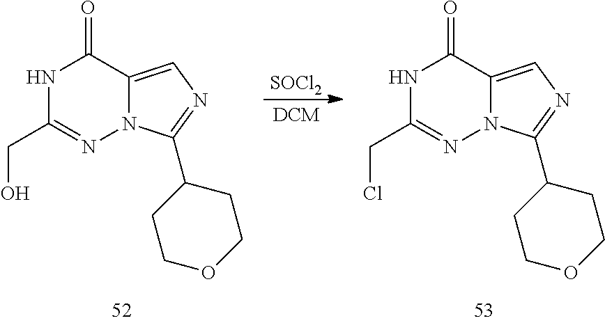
N1C(CO)=NN2C(=CN=C2C2CCOCC2)C1=O.N1C(CCl)=NN2C(=CN=C2C2CCOCC2)C1=O.[SOCl2]
